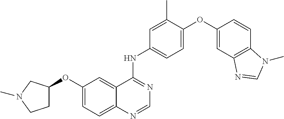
C12=CC=C(OC3CCN(C)C3)C=C1C(NC1=CC=C(OC3=CC4=C(C=C3)N(C)C=N4)C(C)=C1)=NC=N2
